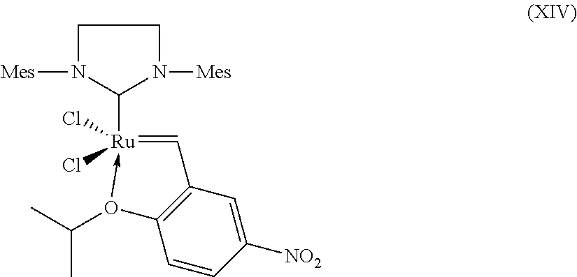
C1([Ru]2(Cl)(Cl)-O(C(C)C)C3=C(C=C([NO2])C=C3)C=2)N([Mes])CCN1[Mes]
